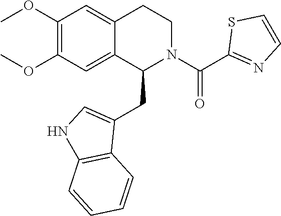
C1(OC)=C(OC)C=C2C(=C1)CCN(C(C1=NC=CS1)=O)C2CC1=CNC2=C1C=CC=C2
